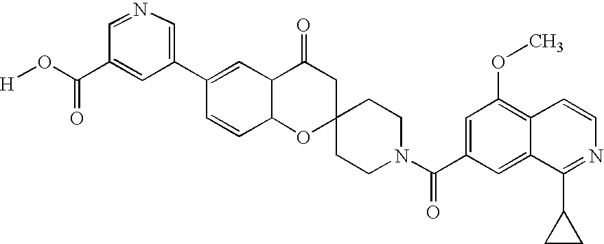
C12C(C(=O)CC3(O1)CCN(C(C1=CC(OC)=C4C(=C1)C(C1CC1)=NC=C4)=O)CC3)C=C(C1=CN=CC(C(O[H])=O)=C1)C=C2
